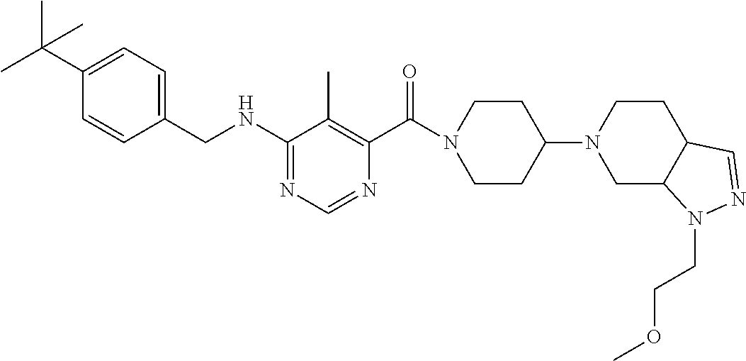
C1(NCC2=CC=C(C(C)(C)C)C=C2)=NC=NC(C(N2CCC(N3CC4C(CC3)C=NN4CCOC)CC2)=O)=C1C
